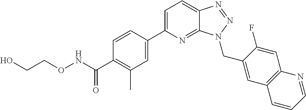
C1=CC(C2=CC=C3C(=N2)N(CC2=CC4=C(C=C2F)N=CC=C4)N=N3)=CC(C)=C1C(NOCCO)=O
